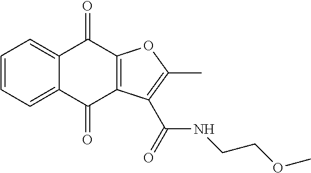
C1=CC=C2C(=C1)C(=O)C1=C(C2=O)C(C(=O)NCCOC)=C(C)O1
